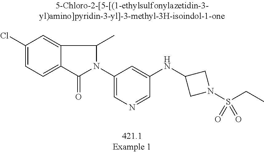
C1(Cl)=CC=C2C(=C1)C(C)N(C1=CN=CC(NC3CN(S(CC)(=O)=O)C3)=C1)C2=O
